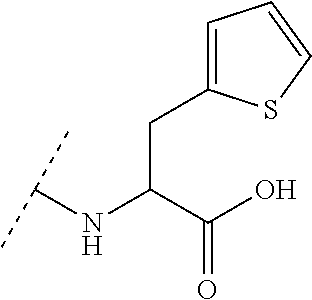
C(C(C(O)=O)NC(C)C)C1=CC=CS1
